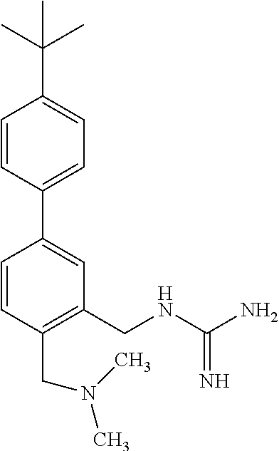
C1(C2=CC(CNC(N)=N)=C(CN(C)C)C=C2)=CC=C(C(C)(C)C)C=C1
